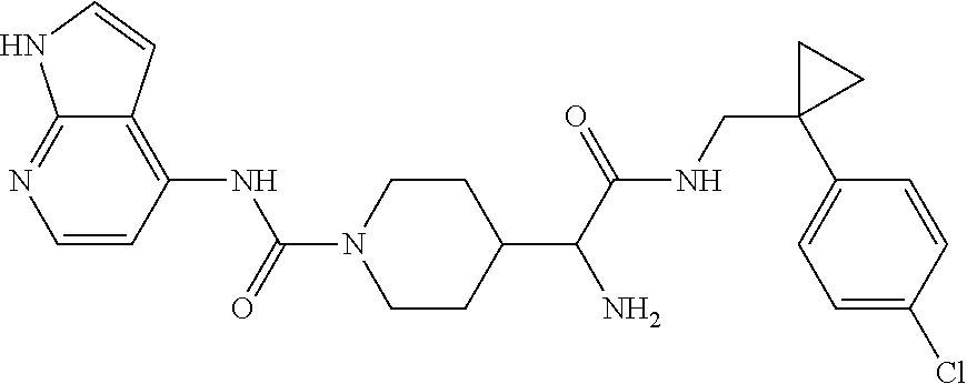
C1(C(C(NCC2(C3=CC=C(Cl)C=C3)CC2)=O)N)CCN(C(=O)NC2=C3C(=NC=C2)NC=C3)CC1
